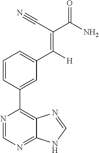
C1=CC(C2=C3C(=NC=N2)NC=N3)=CC(C(=C(C#N)C(=O)N)[H])=C1
